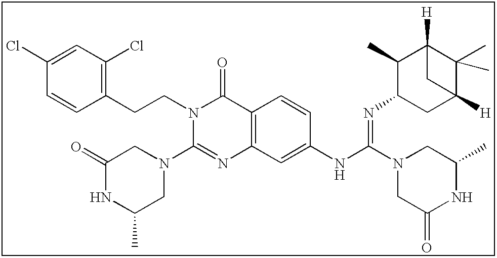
C1(Cl)=CC(Cl)=C(CCN2C(N3CC(=O)NC(C)C3)=NC3=C(C2=O)C=CC(NC(=NC2CC4([H])C(C)(C)C([H])(C2C)C4)N2CC(=O)NC(C)C2)=C3)C=C1
